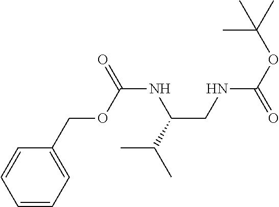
C1=C(COC(NC(CNC(OC(C)(C)C)=O)C(C)C)=O)C=CC=C1
